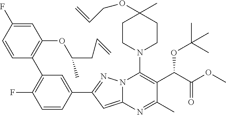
C1=CC(C2=C(F)C=CC(C3=NN4C(=C3)N=C(C)C(C(C(OC)=O)OC(C)(C)C)=C4N3CCC(C)(OCC=C)CC3)=C2)=C(OC(CC=C)C)C=C1F
